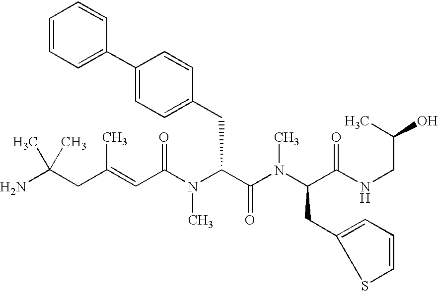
C(C(N(C(C(=O)N(C)C(CC1=CC=CS1)C(=O)NCC(C)O)CC1=CC=C(C2=CC=CC=C2)C=C1)C)=O)=C(CC(N)(C)C)C
